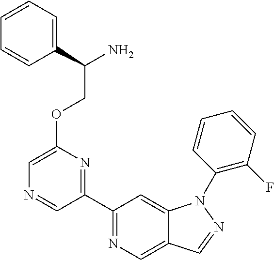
C1(C2=NC(OCC(N)C3=CC=CC=C3)=CN=C2)=NC=C2C(=C1)N(C1=C(F)C=CC=C1)N=C2
